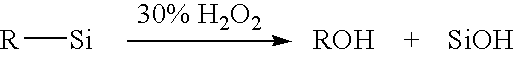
[R][Si].[SiOH]
